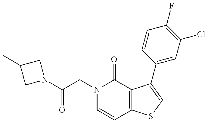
N1(C(CN2C=CC3=C(C2=O)C(C2=CC(Cl)=C(F)C=C2)=CS3)=O)CC(C)C1
